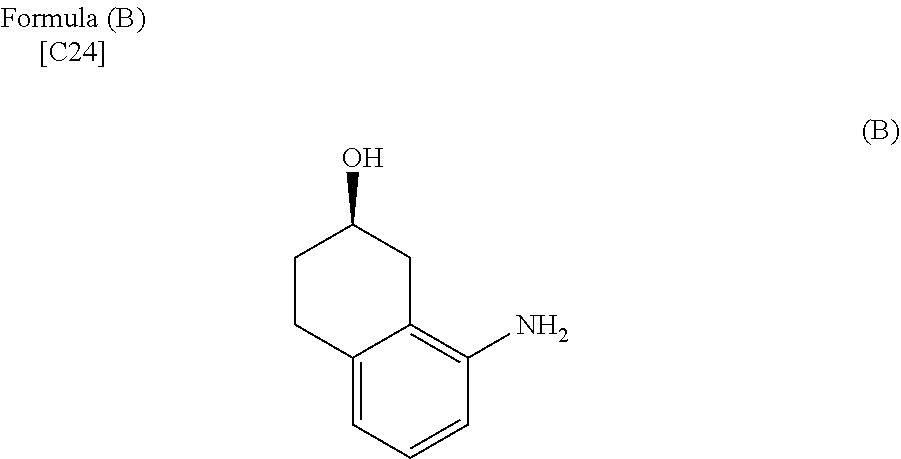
C12=CC=CC(N)=C1CC(O)CC2
